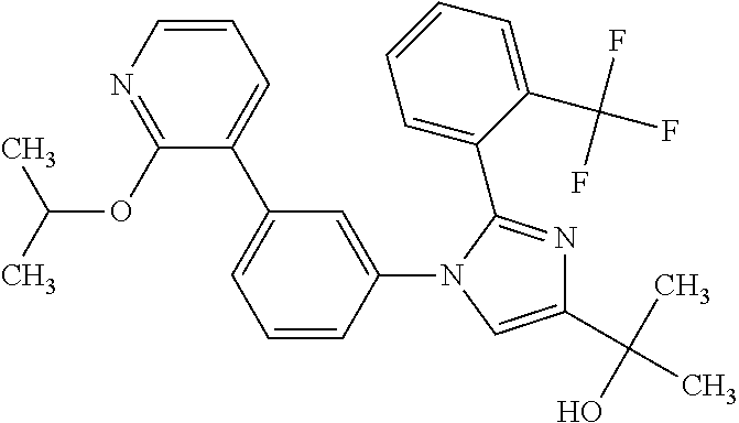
N1=C(OC(C)C)C(C2=CC=CC(N3C(C4=CC=CC=C4C(F)(F)F)=NC(C(C)(O)C)=C3)=C2)=CC=C1
